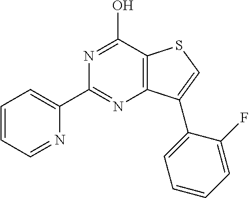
N1=CC=CC=C1C1=NC2=C(C(O)=N1)SC=C2C1=CC=CC=C1F
